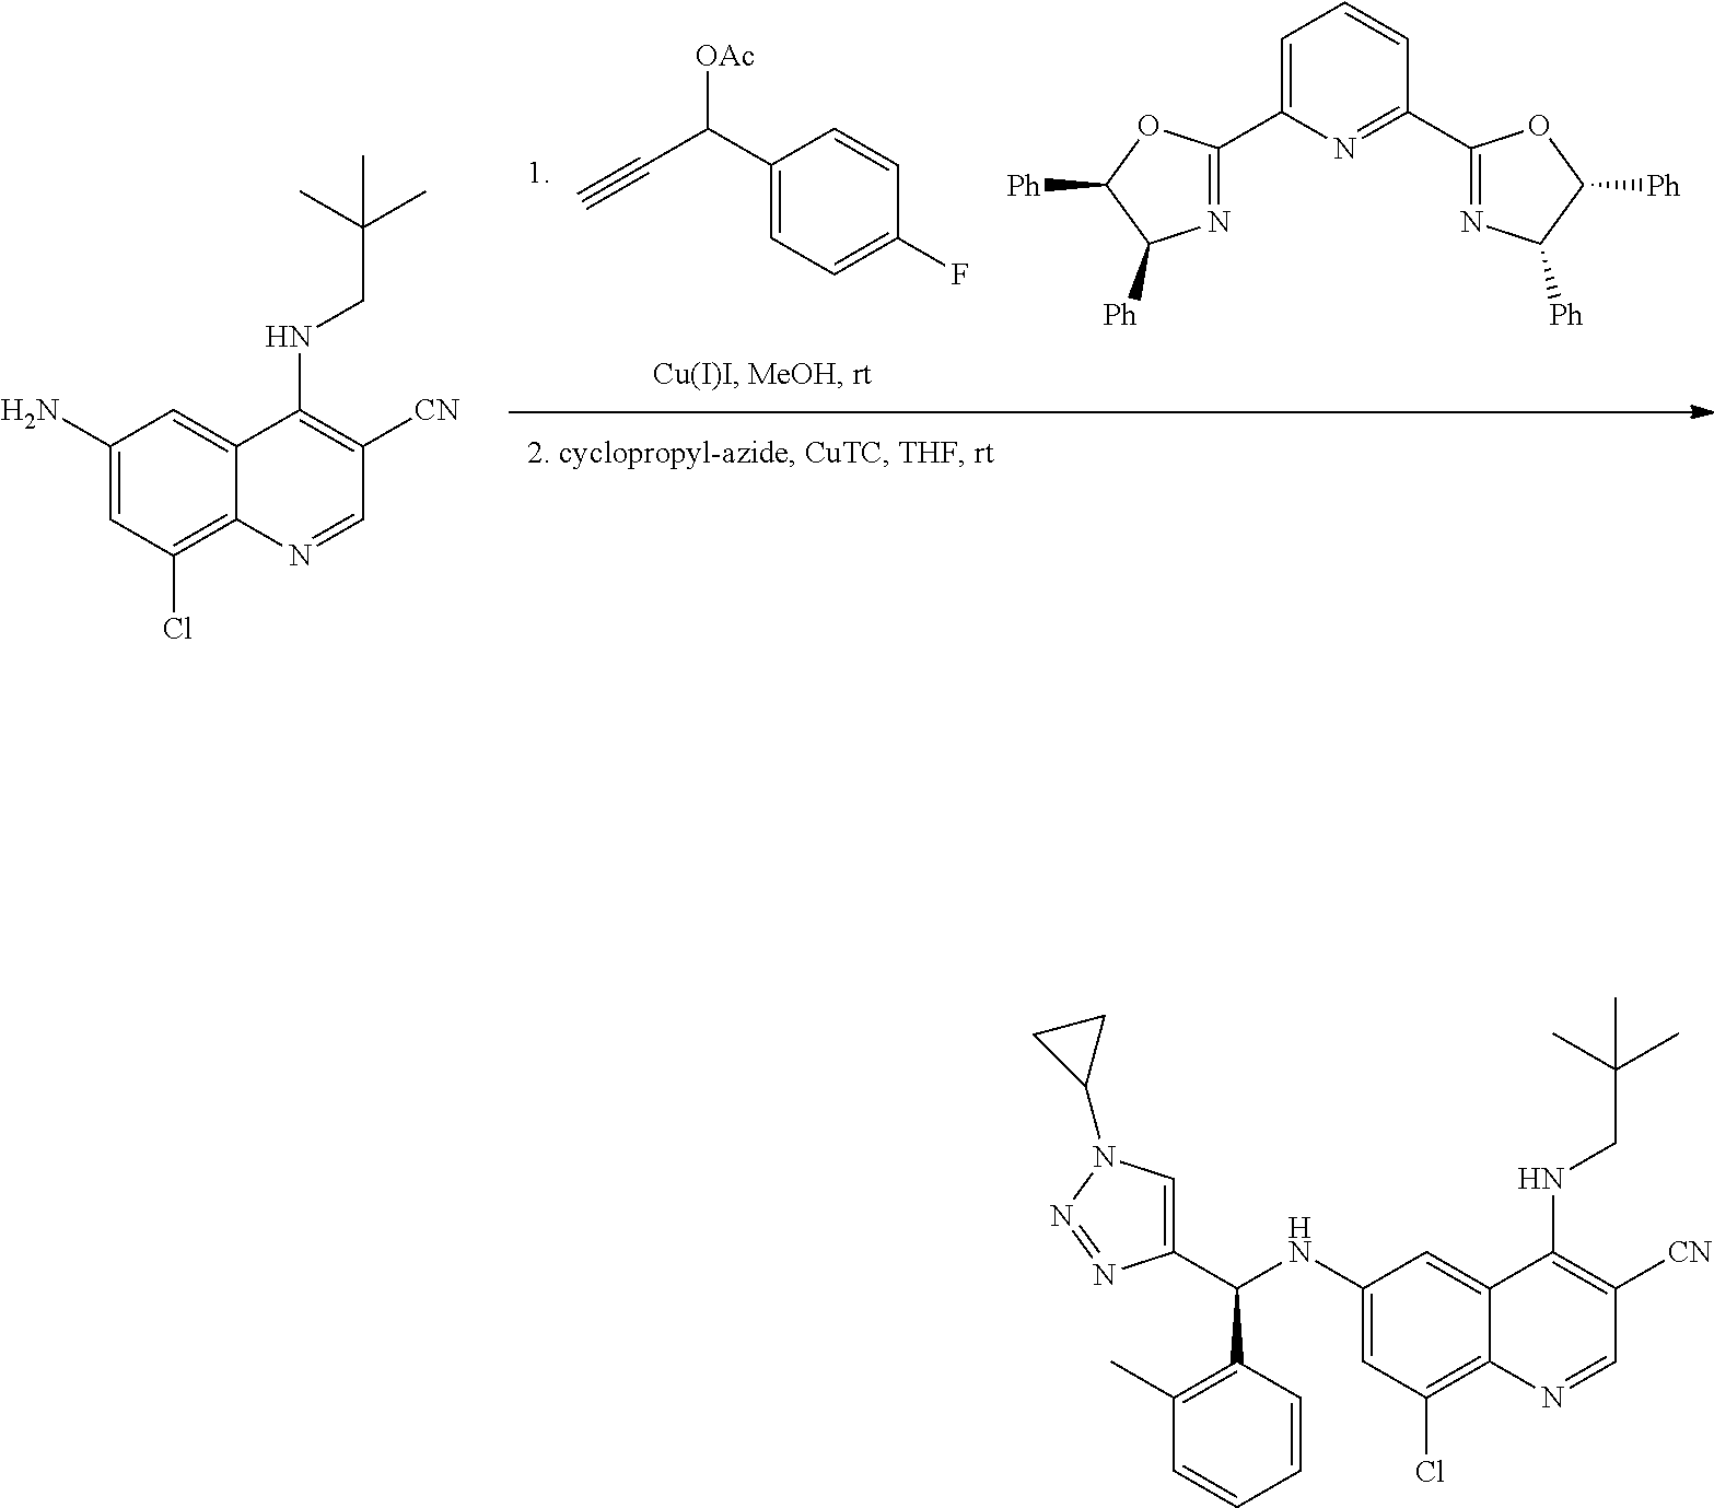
[OAc]C(C1=CC=C(F)C=C1)C#C.N1=C(C2=CC=CC(C3=NC([Ph])C([Ph])O3)=N2)OC([Ph])C1[Ph].NC1=CC(Cl)=C2C(=C1)C(NCC(C)(C)C)=C([CN])C=N2.C1(C(NC2=CC(Cl)=C3C(=C2)C(NCC(C)(C)C)=C([CN])C=N3)C2=C(C)C=CC=C2)=CN(C2CC2)N=N1
